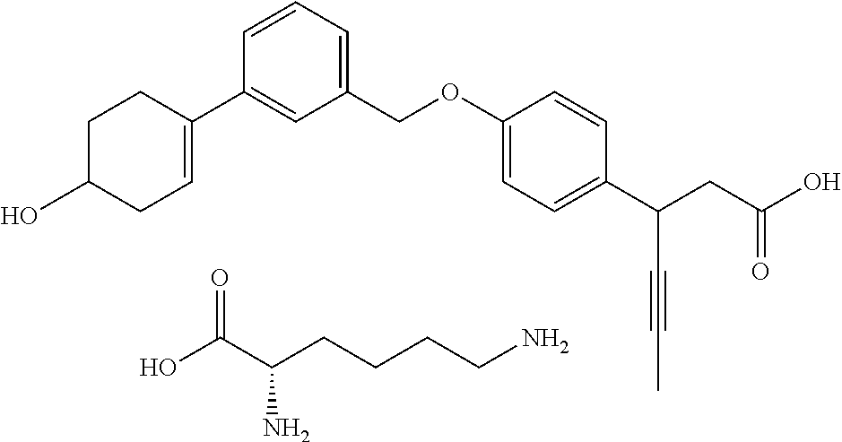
C1=CC=C(COC2=CC=C(C(CC(O)=O)C#CC)C=C2)C=C1C1=CCC(O)CC1.OC(C(CCCCN)N)=O
